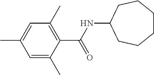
C1=C(C)C(C(=O)NC2CCCCCC2)=C(C)C=C1C
